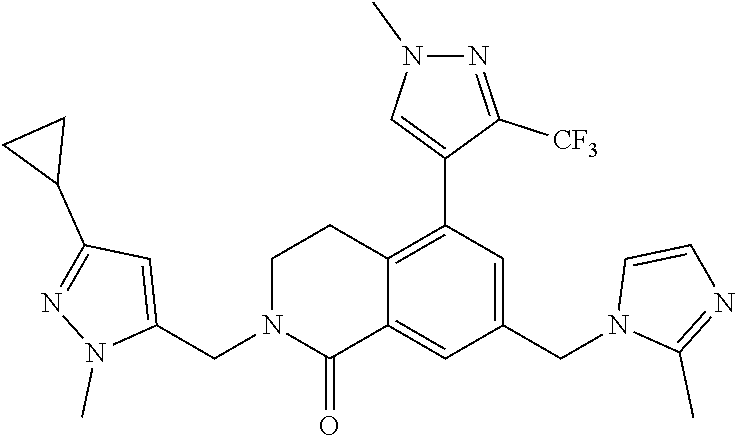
C12=C(C3=CN(C)N=C3[CF3])C=C(CN3C(C)=NC=C3)C=C1C(=O)N(CC1=CC(C3CC3)=NN1C)CC2
